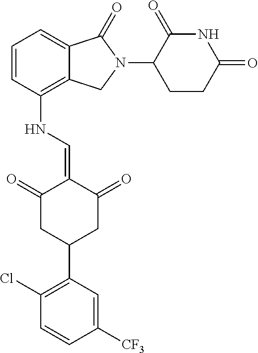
C1=CC(NC=C2C(=O)CC(C3=C(Cl)C=CC([CF3])=C3)CC2=O)=C2C(=C1)C(=O)N(C1CCC(=O)NC1=O)C2
